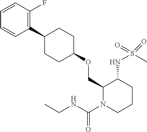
O(CC1N(C(NCC)=O)CCCC1NS(C)(=O)=O)C1CCC(C2=C(F)C=CC=C2)CC1
